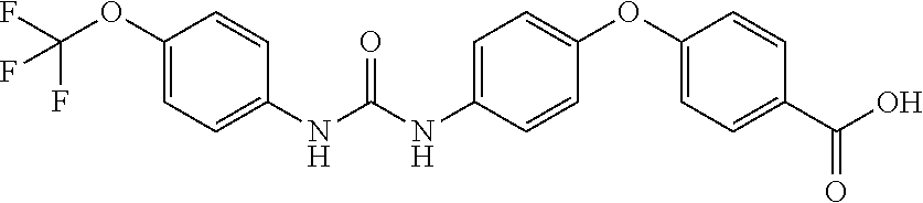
C1(OC(F)(F)F)=CC=C(NC(NC2=CC=C(OC3=CC=C(C(O)=O)C=C3)C=C2)=O)C=C1
